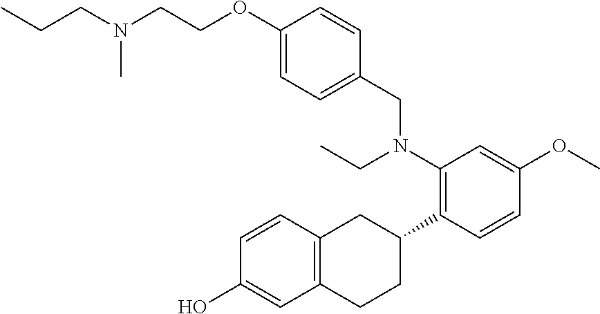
C1(OCCN(CCC)C)=CC=C(CN(C2=C(C3CC4=C(CC3)C=C(O)C=C4)C=CC(OC)=C2)CC)C=C1
